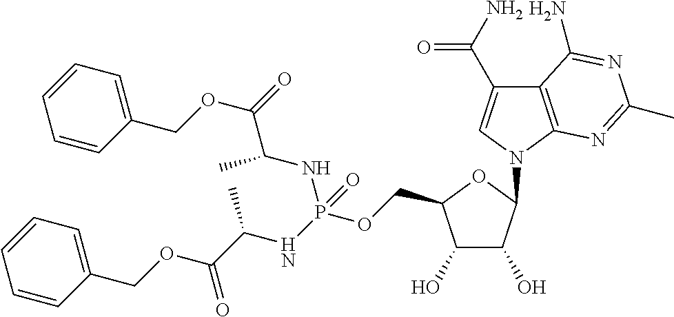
C1(O)C(O)C(COP(NC(C(=O)OCC2=CC=CC=C2)C)(NC(C(OCC2=CC=CC=C2)=O)C)=O)OC1N1C=C(C(N)=O)C2=C1N=C(C)N=C2N
